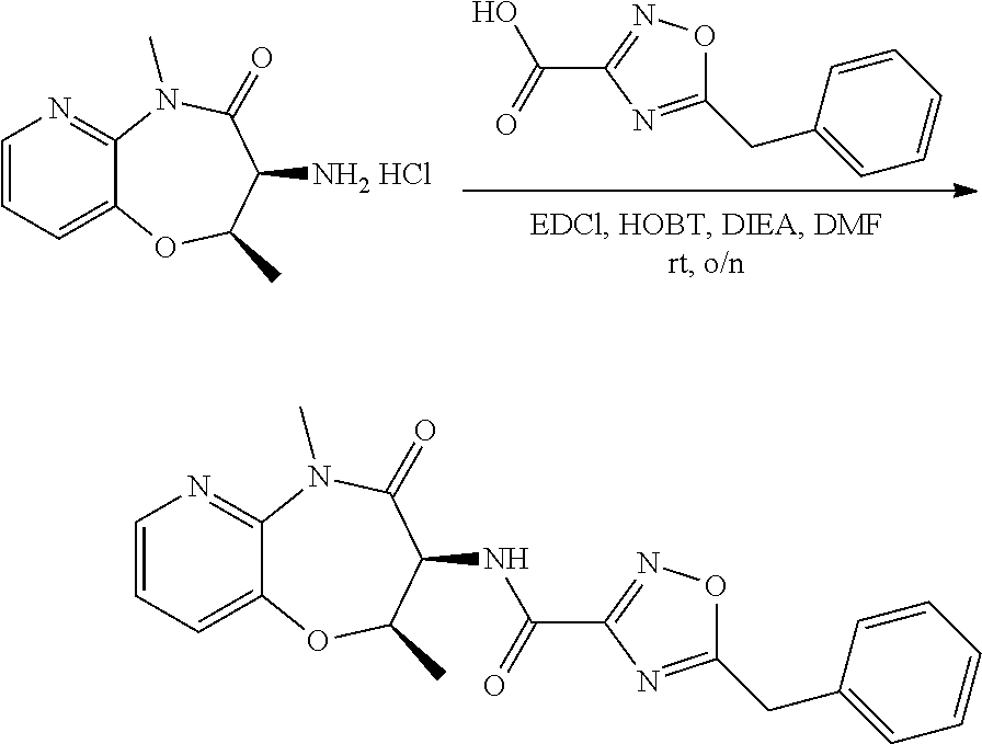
OC(=O)C1=NOC(CC2=CC=CC=C2)=N1.C1=CC=C2C(=N1)N(C)C(=O)C([NH2 HCl])C(C)O2.C1=CC=C2C(=N1)N(C)C(=O)C(NC(=O)C1=NOC(CC3=CC=CC=C3)=N1)C(C)O2
